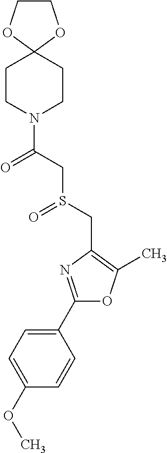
C1(C2=NC(CS(=O)CC(=O)N3CCC4(CC3)OCCO4)=C(C)O2)=CC=C(OC)C=C1
